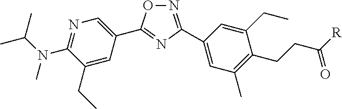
C1=C(CC)C(N(C)C(C)C)=NC=C1C1=NC(C2=CC(C)=C(CCC([R])=O)C(CC)=C2)=NO1
